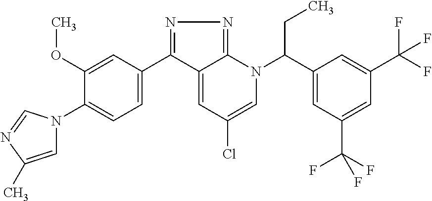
C1(C2=NN=C3C2=CC(Cl)=CN3C(C2=CC(C(F)(F)F)=CC(C(F)(F)F)=C2)CC)=CC=C(N2C=C(C)N=C2)C(OC)=C1
